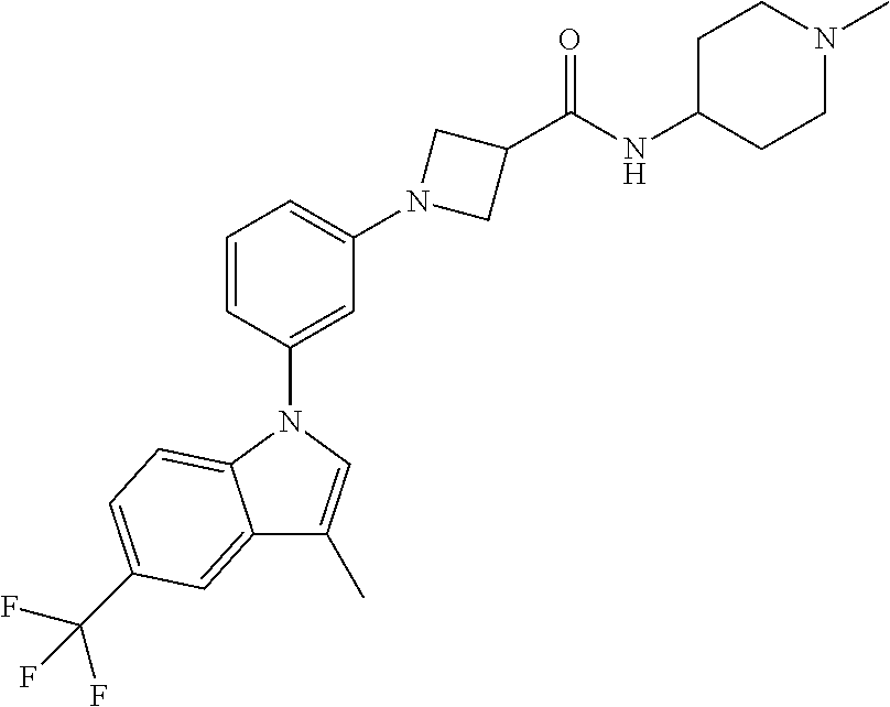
C1=CC(N2C3=CC=C(C(F)(F)F)C=C3C(C)=C2)=CC(N2CC(C(NC3CCN(C)CC3)=O)C2)=C1
